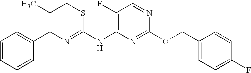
C1(F)=C(NC(=NCC2=CC=CC=C2)SCCC)N=C(OCC2=CC=C(F)C=C2)N=C1
